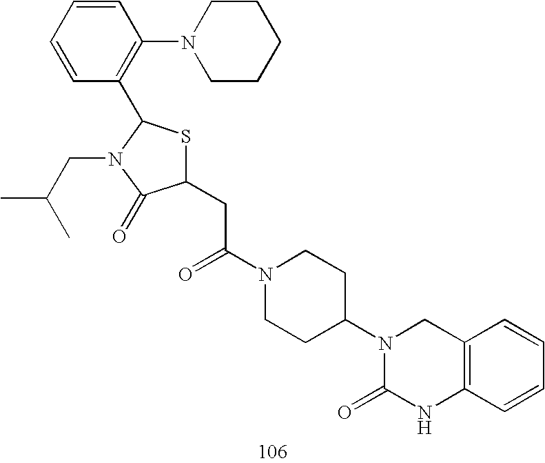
C1(CC(N2CCC(N3C(=O)NC4=C(C3)C=CC=C4)CC2)=O)SC(C2=C(N3CCCCC3)C=CC=C2)N(CC(C)C)C1=O
